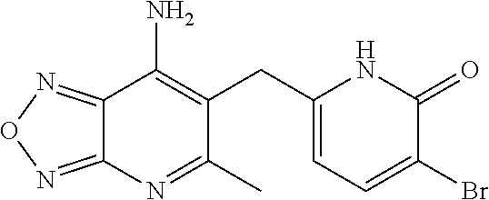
C1(CC2=C(N)C3=NON=C3N=C2C)=CC=C(Br)C(=O)N1
